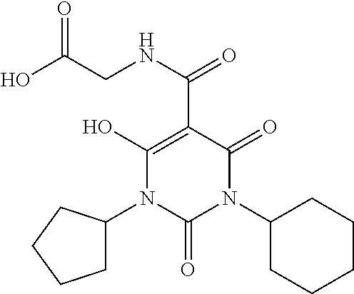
N1(C2CCCC2)C(=O)N(C2CCCCC2)C(=O)C(C(NCC(O)=O)=O)=C1O
